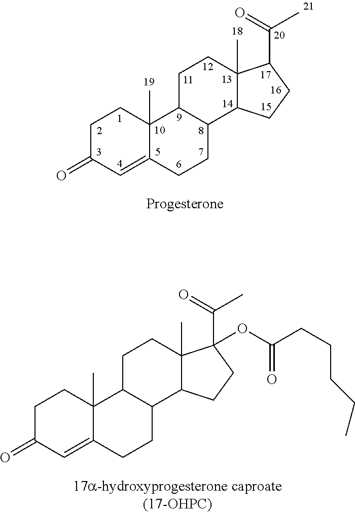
C1C(=O)C=C2C(C)(C1)C1C(CC2)C2C(C)(CC1)C(C(=O)C)CC2.C1C(=O)C=C2C(C)(C1)C1C(CC2)C2C(C)(CC1)C(C(=O)C)(OC(CCCCC)=O)CC2
